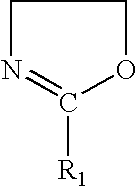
C1N=C([R1])OC1
